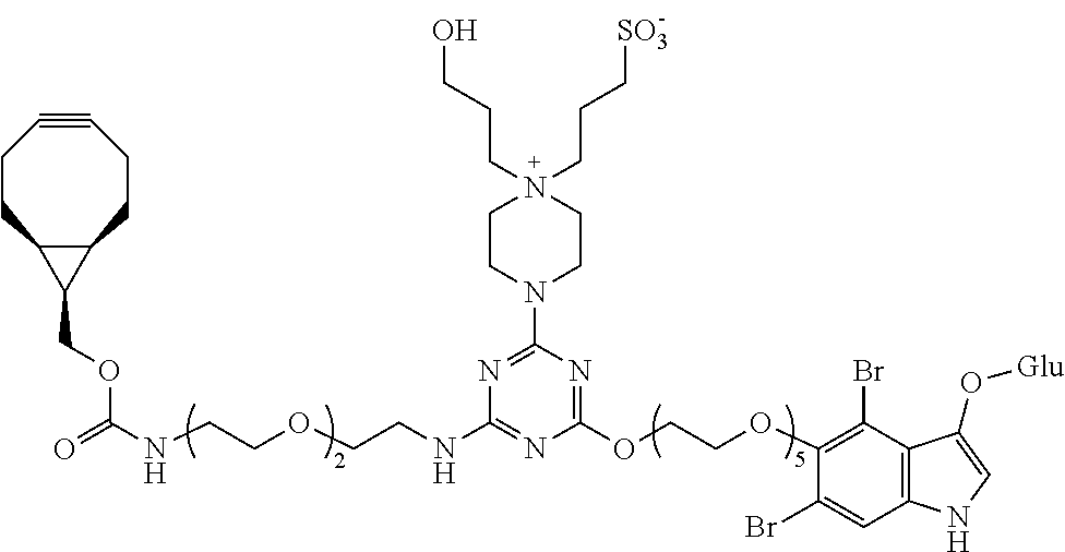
C1#CCCC2C(CC1)C2COC(NCCOCCNC1=NC(OCCOC2=C(Br)C3=C(C=C2Br)NC=C3O[Glu])=NC(N2CCN(CCC[SO3])(CCCO)CC2)=N1)=O
